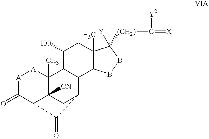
[A]1C(=O)C2C3([CN])C(C)([A]1)C1C(C(C3)C2=O)C2C(C)(CC1O)C([Y1])([(CH2)]C([Y2])=[X])BB2
